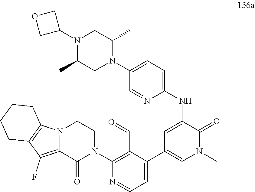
N12C3=C(C(F)=C1C(=O)N(C1=C(C=O)C(C4=CN(C)C(=O)C(NC5=CC=C(N6CC(C)N(C7COC7)CC6C)C=N5)=C4)=CC=N1)CC2)CCCC3
